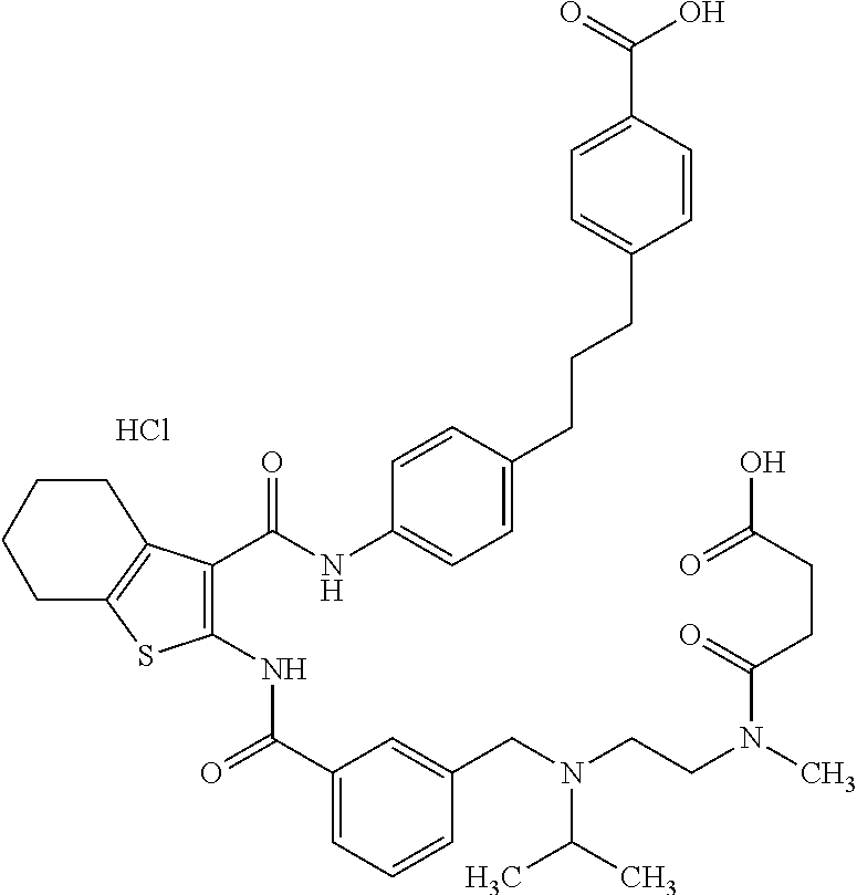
C1(C(=O)NC2=C(C(NC3=CC=C(CCCC4=CC=C(C(=O)O)C=C4)C=C3)=O)C3=C(S2)CCCC3)=CC=CC(CN(CCN(C(CCC(=O)O)=O)C)C(C)C)=C1.Cl
